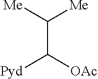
C(C([OAc])[Pyd])([Me])[Me]
